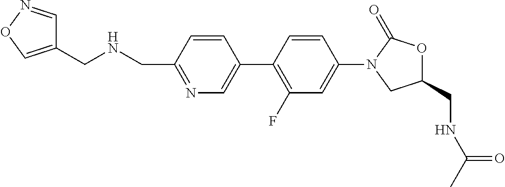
N1=C(CNCC2=CON=C2)C=CC(C2=C(F)C=C(N3CC(CNC(=O)C)OC3=O)C=C2)=C1
